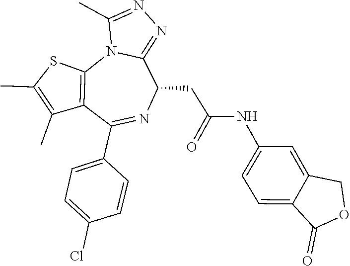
C1(C)=NN=C2N1C1=C(C(C3=CC=C(Cl)C=C3)=NC2CC(=O)NC2=CC=C3C(=C2)COC3=O)C(C)=C(C)S1
